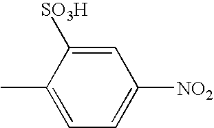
C1=C(C)C([SO3H])=CC([NO2])=C1
